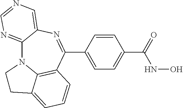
N12C3=NC=NC=C3N=C(C3=CC=C(C(NO)=O)C=C3)C3=C1C(=CC=C3)CC2
